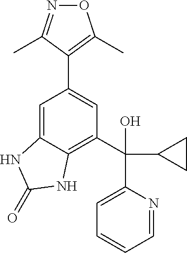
O1N=C(C)C(C2=CC(C(C3CC3)(O)C3=CC=CC=N3)=C3C(=C2)NC(=O)N3)=C1C
